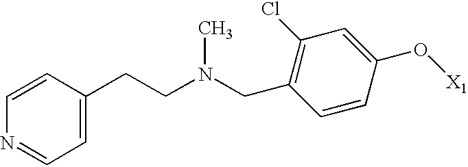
C(C1=C(Cl)C=C(O[X1])C=C1)N(C)CCC1=CC=NC=C1
